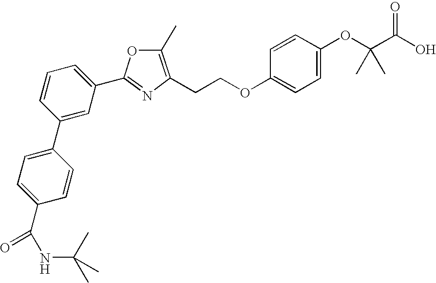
C(C(O)=O)(C)(C)OC1=CC=C(OCCC2=C(C)OC(C3=CC=CC(C4=CC=C(C(NC(C)(C)C)=O)C=C4)=C3)=N2)C=C1
